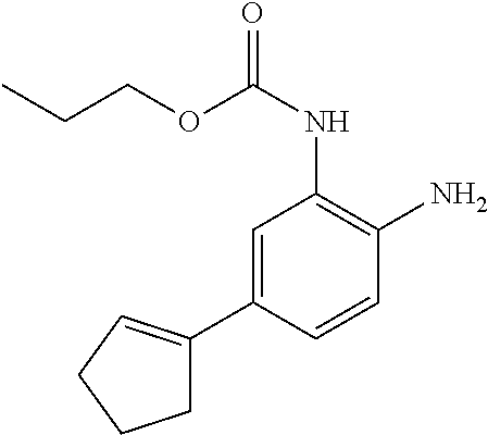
C1=C(C2=CCCC2)C=CC(N)=C1NC(OCCC)=O
